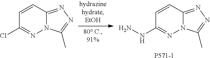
C1=CC2=NN=C(C)N2N=C1Cl.C1=CC2=NN=C(C)N2N=C1NN.[P571-1]
